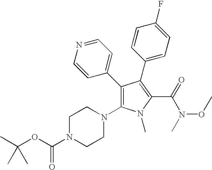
C1(C2=CC=NC=C2)=C(N2CCN(C(OC(C)(C)C)=O)CC2)N(C)C(C(=O)N(C)OC)=C1C1=CC=C(F)C=C1
